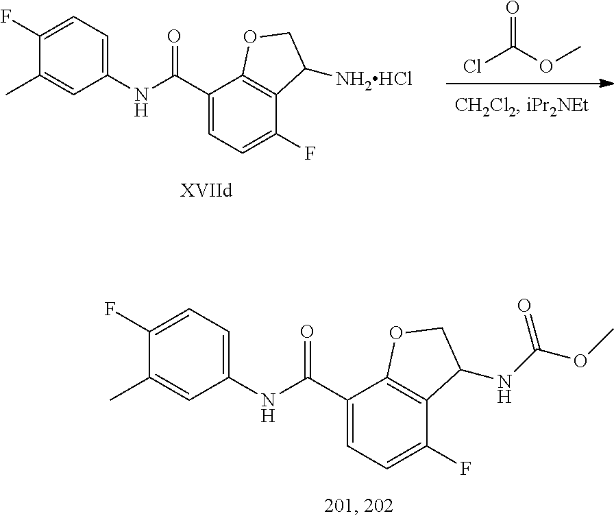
C1(C)=CC(NC(C2=CC=C(F)C3=C2OCC3NC(OC)=O)=O)=CC=C1F.ClC(OC)=O.C1(C)=CC(NC(C2=CC=C(F)C3=C2OCC3[NH2HCl])=O)=CC=C1F
